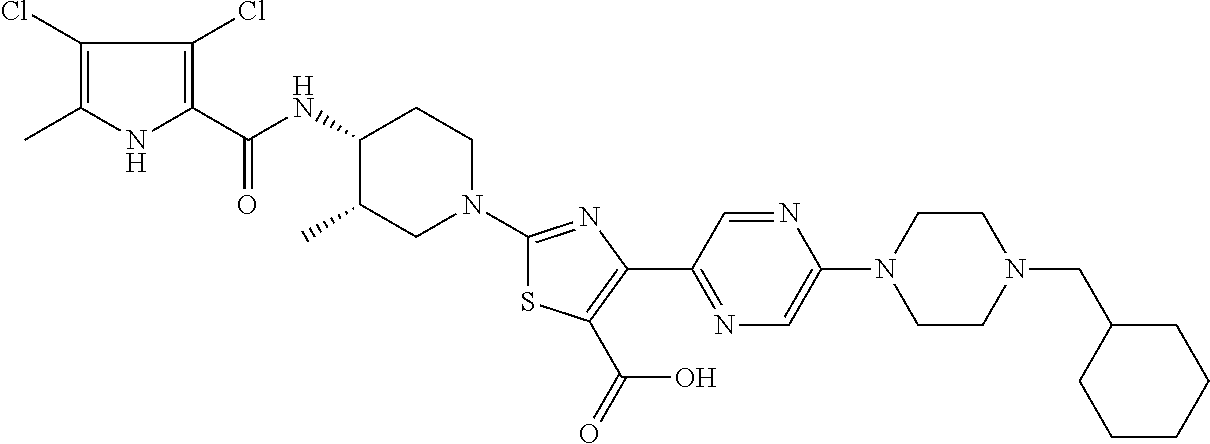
C1(Cl)=C(C)NC(C(NC2C(C)CN(C3=NC(C4=NC=C(N5CCN(CC6CCCCC6)CC5)N=C4)=C(C(=O)O)S3)CC2)=O)=C1Cl
